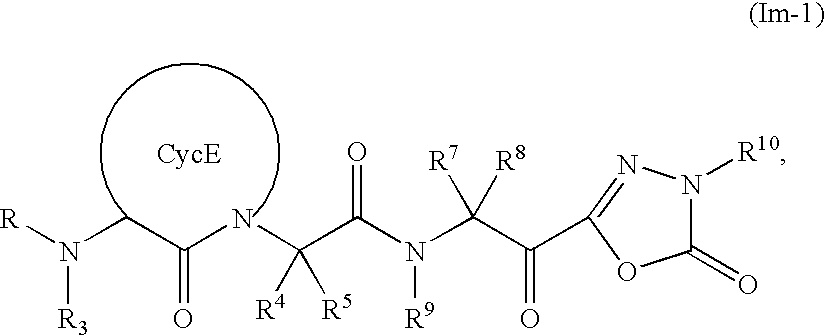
C1(=O)N([R10])N=C(C(C(N(C(=O)C(NC(CN([R])[R3])=O)([R5])[R4])[R9])([R8])[R7])=O)O1
